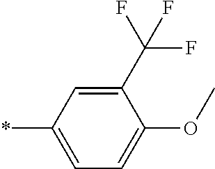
C1(C(F)(F)F)=CC(*)=CC=C1OC
